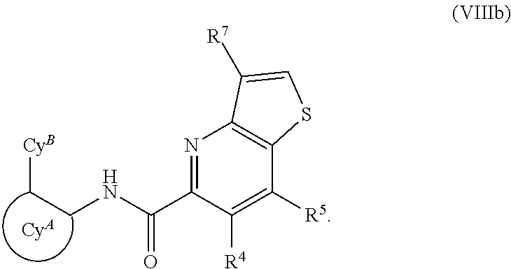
[CyB]CCNC(=O)C1=NC2=C(C([R5])=C1[R4])SC=C2[R7].[CyA]
